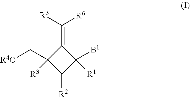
C1([R1])([B1])C(=C([R5])[R6])C([R3])(C[R4O])C1[R2]
